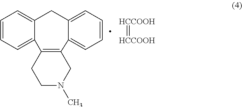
C1=CC=C2C(=C1)CC1=CC=CC=C1C1=C2CCN(C)C1.[HCCOOH]=[HCCOOH]
